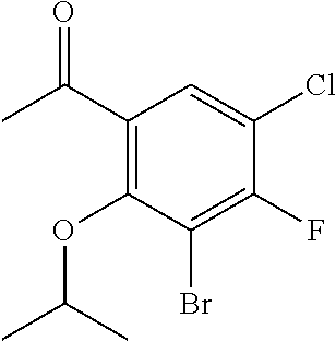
C1(C(C)=O)=C(OC(C)C)C(Br)=C(F)C(Cl)=C1
